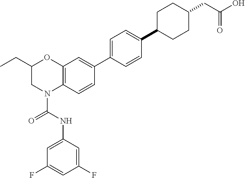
C12=C(C=CC(C3=CC=C(C4CCC(CC(O)=O)CC4)C=C3)=C1)N(C(NC1=CC(F)=CC(F)=C1)=O)CC(CC)O2
